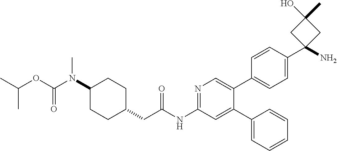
C1(N(C(=O)OC(C)C)C)CCC(CC(NC2=NC=C(C3=CC=C(C4(N)CC(O)(C)C4)C=C3)C(C3=CC=CC=C3)=C2)=O)CC1
